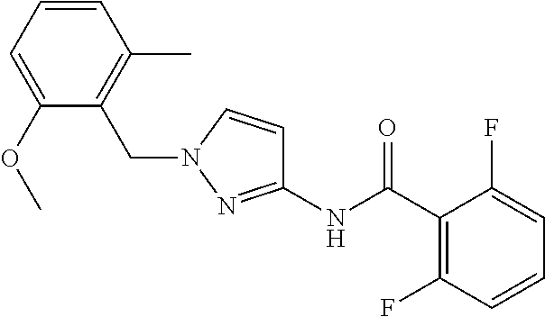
C(N1C=CC(NC(C2=C(F)C=CC=C2F)=O)=N1)C1=C(C)C=CC=C1OC
